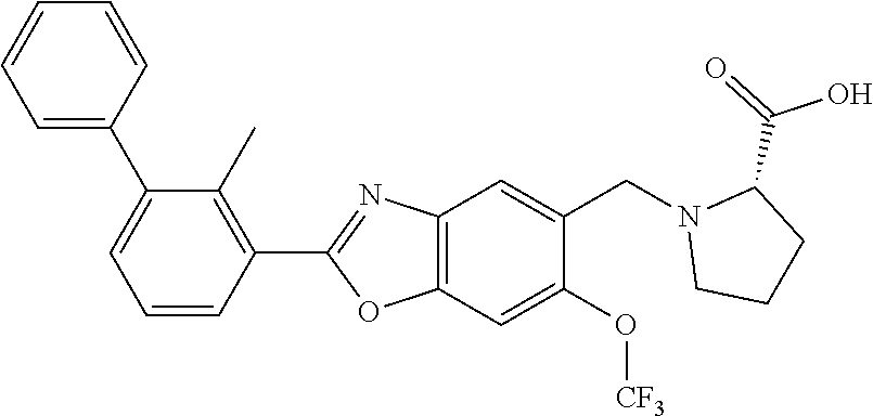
C1(C2=CC=CC=C2)=CC=CC(C2=NC3=C(O2)C=C(O[CF3])C(CN2CCCC2C(=O)O)=C3)=C1C
